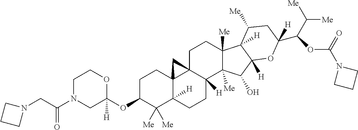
C1C(OC2([H])OCCN(C(CN3CCC3)=O)C2)C([Me])([Me])C2([H])C3(C1)C1(CCC4([Me])C([Me])(C(O)C5([H])C4([H])C([Me])CC(C(C([Me])[Me])OC(N4CCC4)=O)([H])O5)C1([H])CC2)C3
